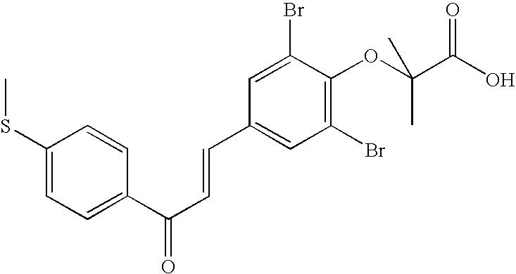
C1(SC)=CC=C(C(C=CC2=CC(Br)=C(OC(C(O)=O)(C)C)C(Br)=C2)=O)C=C1
